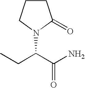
C1CCN(C(C(N)=O)CC)C1=O
